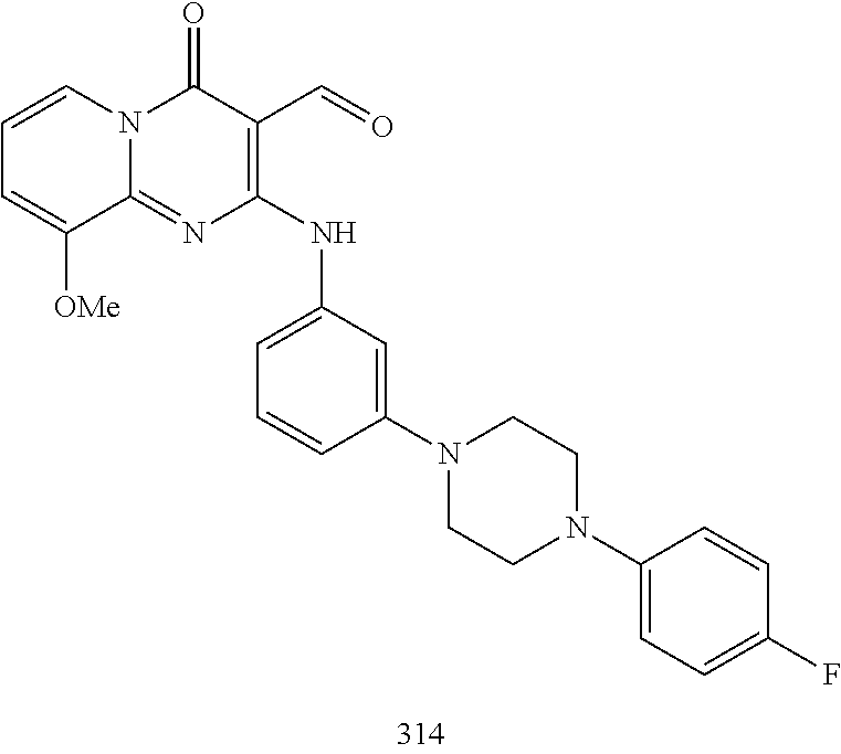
C1=CC=C([OMe])C2=NC(NC3=CC=CC(N4CCN(C5=CC=C(F)C=C5)CC4)=C3)=C(C=O)C(=O)N12
